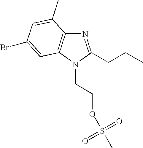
C(N1C(CCC)=NC2=C1C=C(Br)C=C2C)COS(C)(=O)=O
